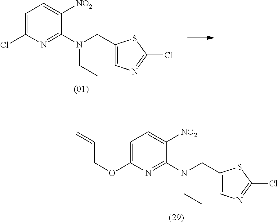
C1(CN(C2=NC(Cl)=CC=C2[NO2])CC)=CN=C(Cl)S1.C1(CN(C2=NC(OCC=C)=CC=C2[NO2])CC)=CN=C(Cl)S1
